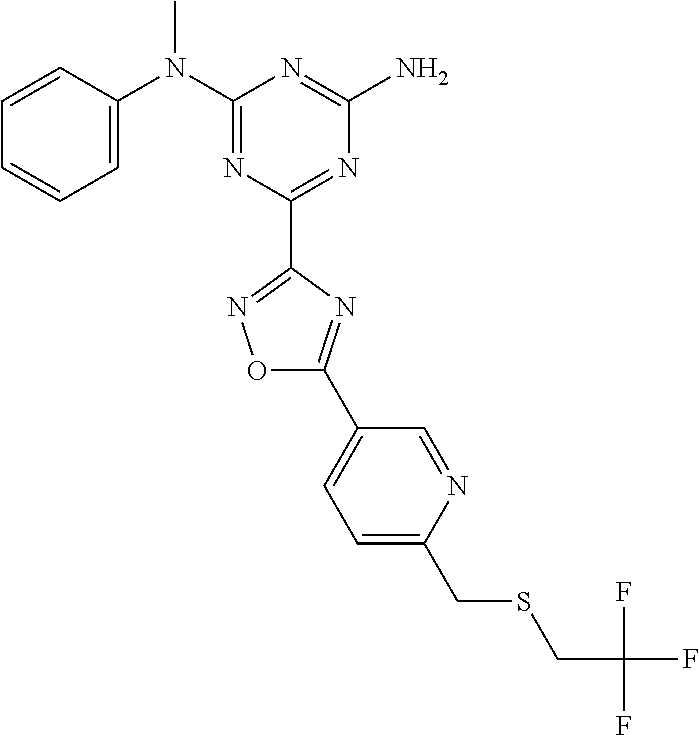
C1=CC(N(C2=NC(C3=NOC(C4=CC=C(CSCC(F)(F)F)N=C4)=N3)=NC(N)=N2)C)=CC=C1
